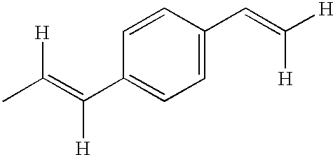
CC(=C(C1=CC=C(C=C([H])[H])C=C1)[H])[H]
